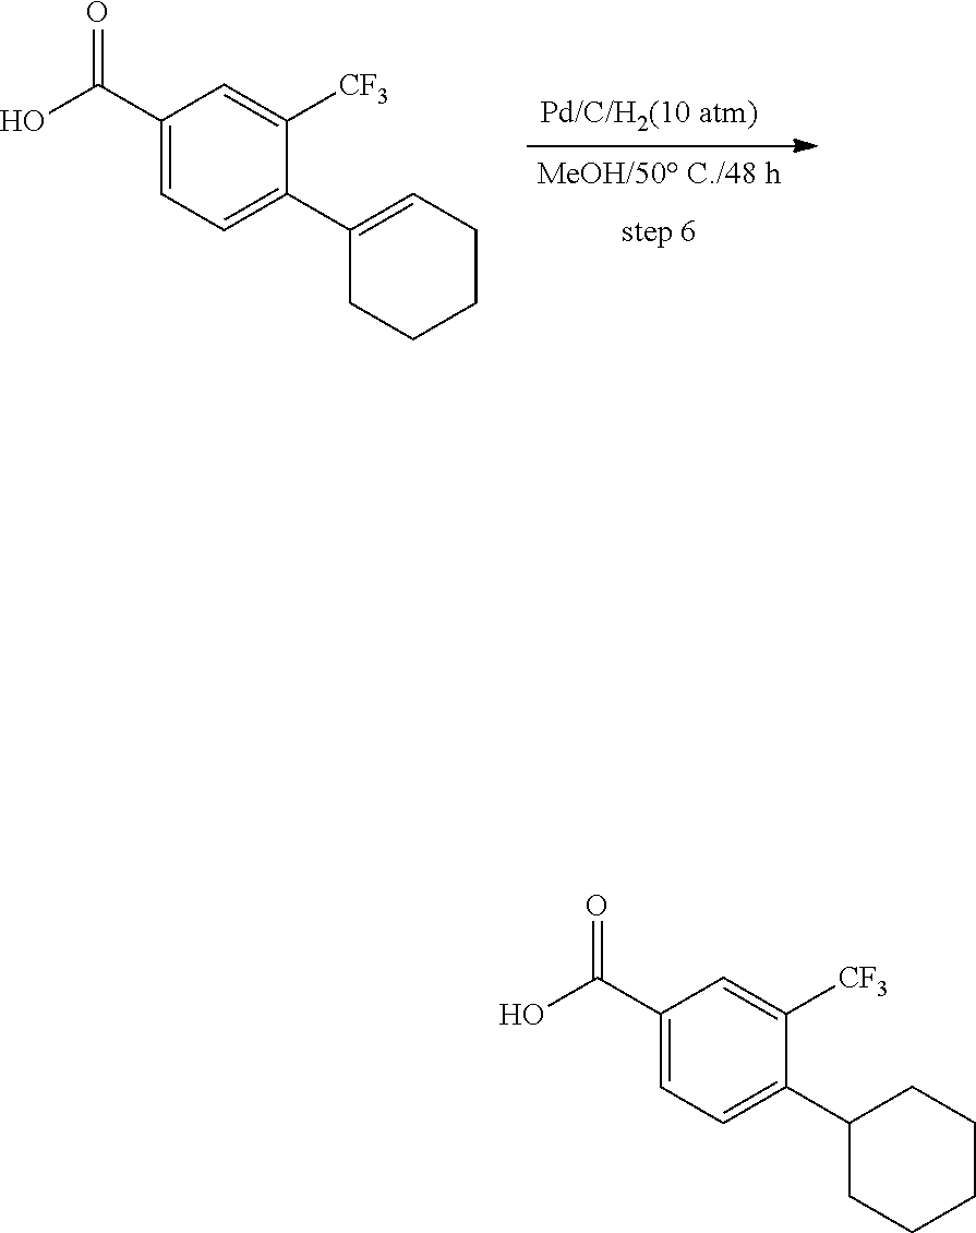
C1(C(O)=O)=CC=C(C2CCCCC2)C([CF3])=C1.C1(C(O)=O)=CC=C(C2=CCCCC2)C([CF3])=C1
